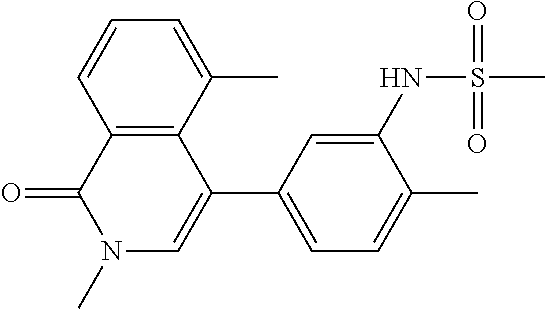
C12=C(C(C3=CC=C(C)C(NS(C)(=O)=O)=C3)=CN(C)C1=O)C(C)=CC=C2
